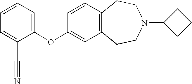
C1=CC2=C(C=C1OC1=CC=CC=C1C#N)CCN(C1CCC1)CC2
